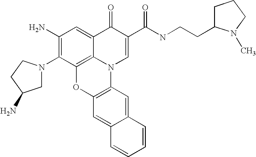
C1(N)=C(N2CC(N)CC2)C2=C3C(=C1)C(=O)C(C(=O)NCCC1CCCN1C)=CN3C1=C(O2)C=C2C(=C1)C=CC=C2
